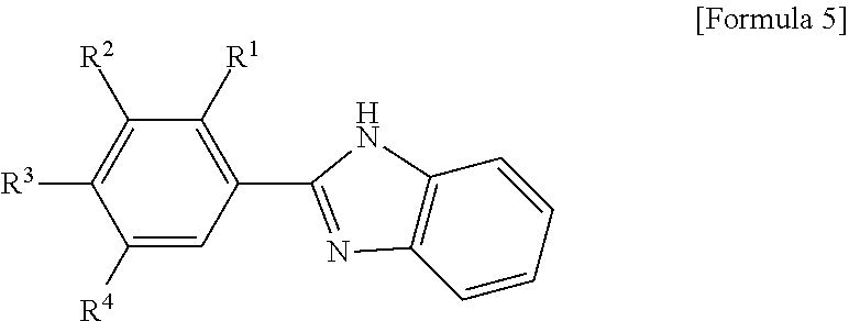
C1([R4])=CC(C2=NC3=C(C=CC=C3)N2)=C([R1])C([R2])=C1[R3]
